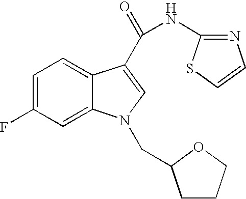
C1=C(F)C=C2C(=C1)C(C(=O)NC1=NC=CS1)=CN2CC1CCCO1
